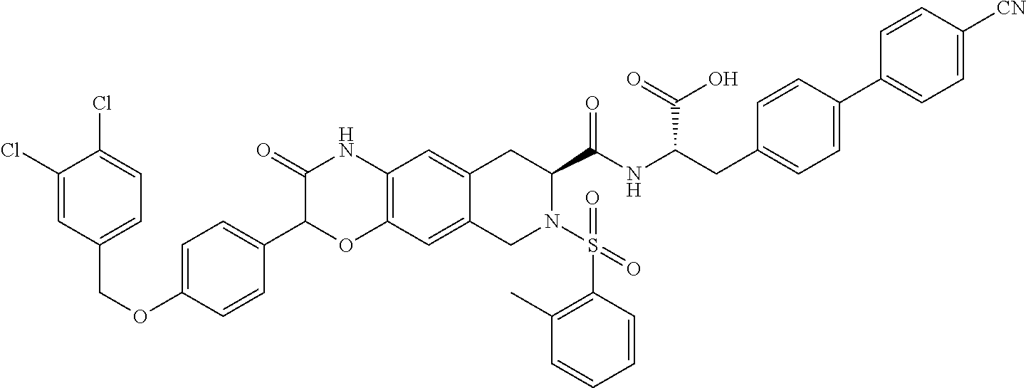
C1(Cl)=CC(COC2=CC=C(C3OC4=C(NC3=O)C=C3C(=C4)CN(S(=O)(C4=C(C)C=CC=C4)=O)C(C(NC(CC4=CC=C(C5=CC=C([CN])C=C5)C=C4)C(=O)O)=O)C3)C=C2)=CC=C1Cl
